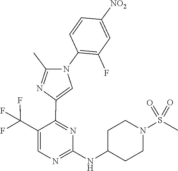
C1(NC2CCN(S(=O)(=O)C)CC2)=NC=C(C(F)(F)F)C(C2=CN(C3=C(F)C=C([NO2])C=C3)C(C)=N2)=N1
